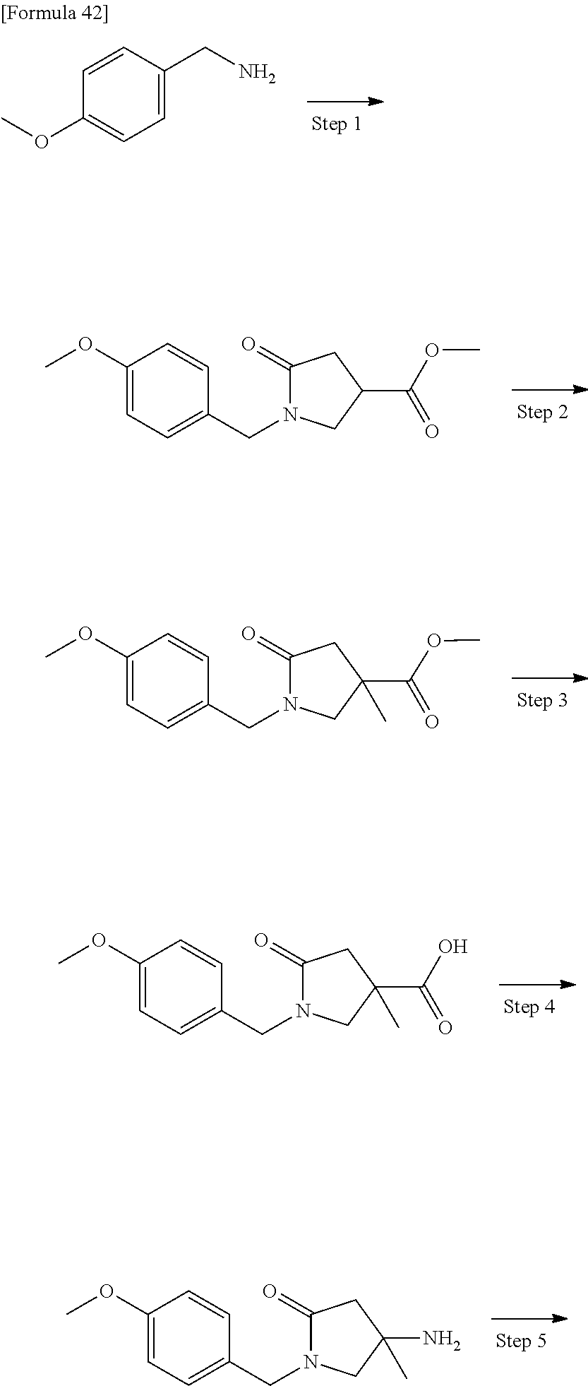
C1=CC(OC)=CC=C1CN.C1=CC(CN2C(=O)CC(N)(C)C2)=CC=C1OC.C1=CC(CN2C(=O)CC(C(OC)=O)C2)=CC=C1OC.C1=CC(CN2C(=O)CC(C(OC)=O)(C)C2)=CC=C1OC.C1=CC(CN2C(=O)CC(C(O)=O)(C)C2)=CC=C1OC
